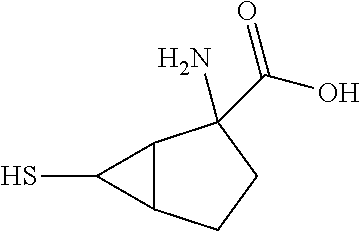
C12C(CCC1(C(O)=O)N)C2S
